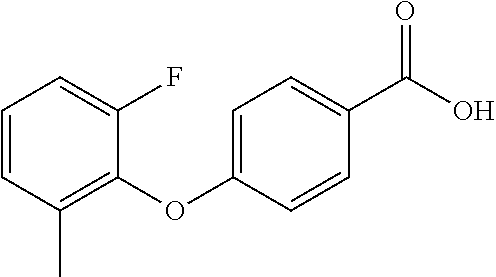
C1=C(OC2=C(C)C=CC=C2F)C=CC(C(O)=O)=C1
